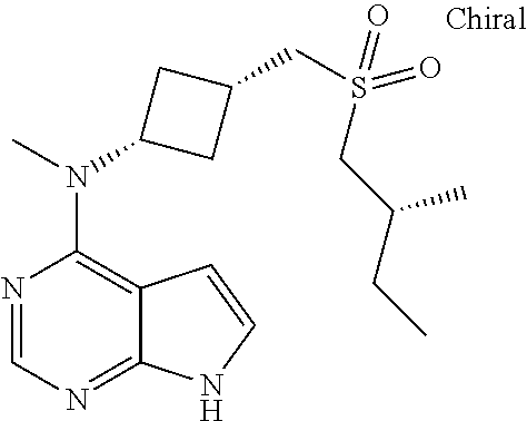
N1=CN=C2C(=C1N(C)C1CC(CS(=O)(CC(CC)C)=O)C1)C=CN2
